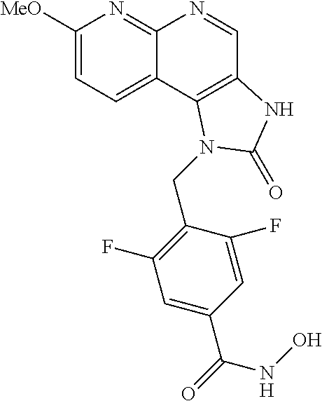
C1([MeO])=CC=C2C(=N1)N=CC1=C2N(CC2=C(F)C=C(C(=O)NO)C=C2F)C(=O)N1
